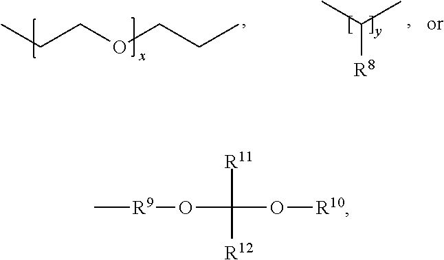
CCCOCCC.CC(C)[R8].C[R9]OC([R11])(O[R10])[R12]
